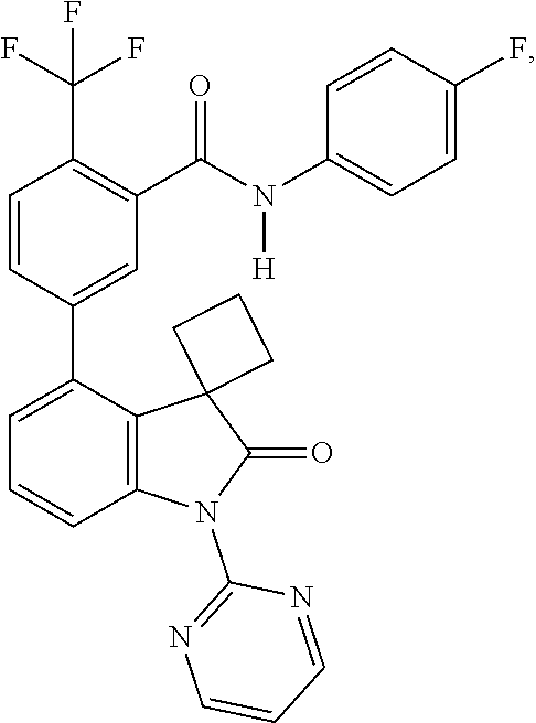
C1=CC(C2=CC=CC3=C2C2(C(=O)N3C3=NC=CC=N3)CCC2)=CC(C(=O)N([H])C2=CC=C(F)C=C2)=C1C(F)(F)F
